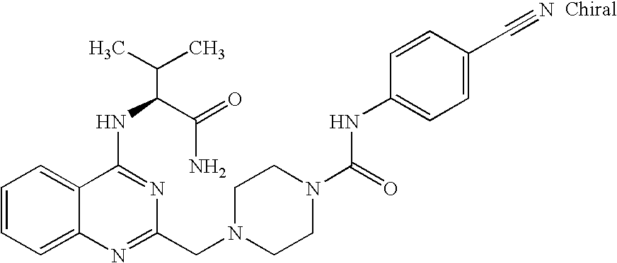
C1=CC=C2C(=C1)C(NC(C(N)=O)C(C)C)=NC(CN1CCN(C(NC3=CC=C(C#N)C=C3)=O)CC1)=N2
